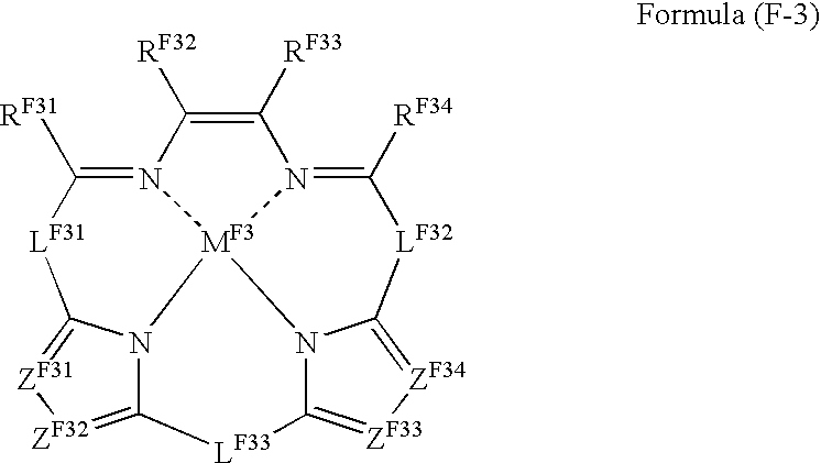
[RF31]C1=N2C([RF32])=C([RF33])N3=C([RF34])[LF32]C4=[ZF34][ZF33]=C5N4[MF3]23N2C(=[ZF32][ZF31]=C2[LF31]1)[LF33]5
